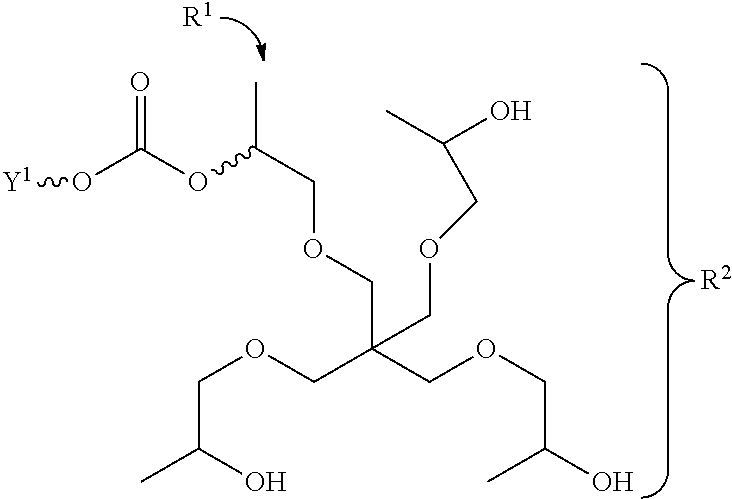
C(OCC(COCC(O)C)(COCC(C)OC(O[Y1])=O)COCC(C)O)C(C)O.[R1].[R2]
